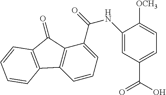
C1=CC=C(C(NC2=CC(C(O)=O)=CC=C2[OCH3])=O)C2=C1C1=C(C2=O)C=CC=C1
